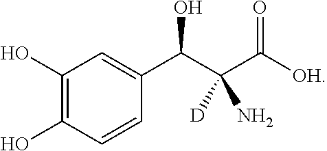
C1(O)=C(O)C=CC(C(C(C([OH])=O)([D])N)O)=C1
